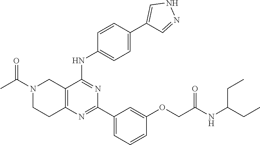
C12=C(N=C(C3=CC=CC(OCC(NC(CC)CC)=O)=C3)N=C1NC1=CC=C(C3=CNN=C3)C=C1)CCN(C(C)=O)C2
